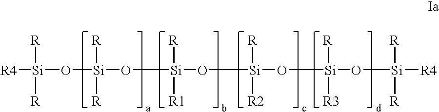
[R4][Si]([R])([R])O[Si]([R])([R])O[Si]([R])([R1])O[Si]([R])([R2])O[Si]([R])([R3])O[Si]([R])([R])[R4]
